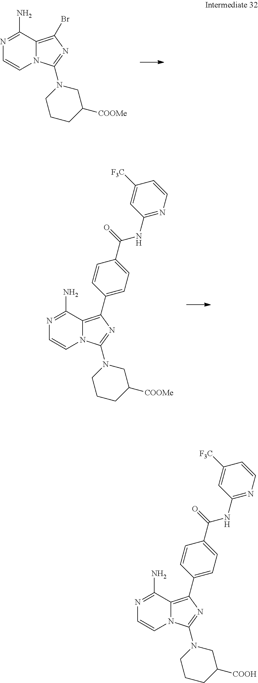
C1(N)=NC=CN2C1=C(Br)N=C2N1CCCC([COOMe])C1.C1(N)=NC=CN2C1=C(C1=CC=C(C(=O)NC3=NC=CC([F3C])=C3)C=C1)N=C2N1CCCC([COOMe])C1.C1(N)=NC=CN2C1=C(C1=CC=C(C(=O)NC3=NC=CC([F3C])=C3)C=C1)N=C2N1CCCC([COOH])C1
